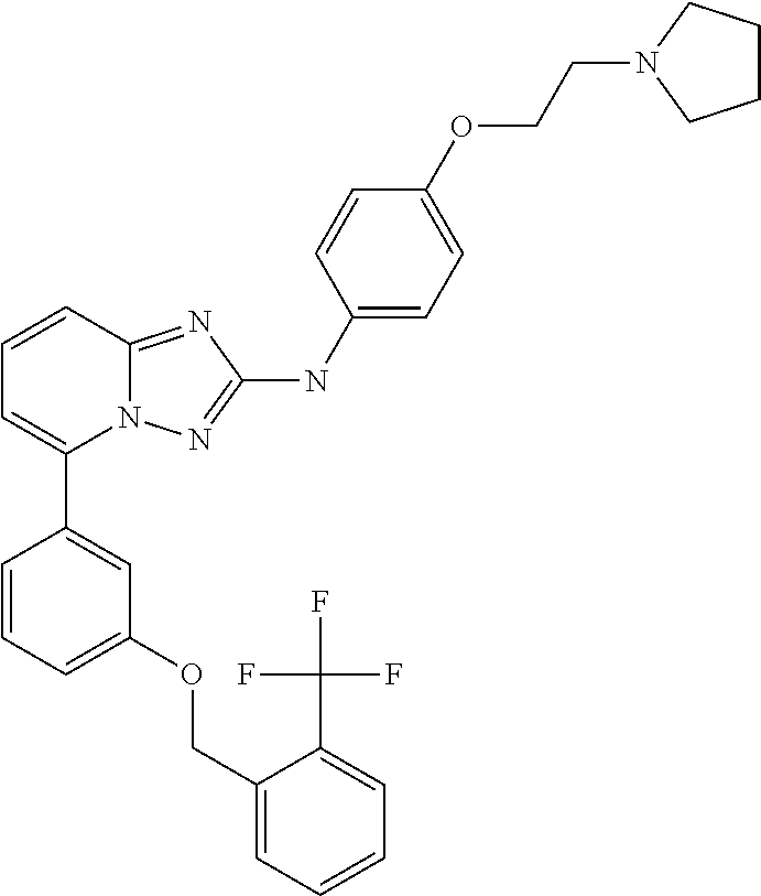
C1=CC2=NC(NC3=CC=C(OCCN4CCCC4)C=C3)=NN2C(C2=CC(OCC3=CC=CC=C3C(F)(F)F)=CC=C2)=C1
